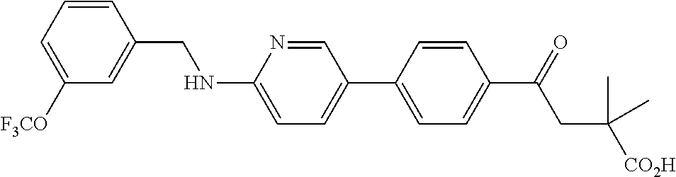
C1([F3CO])=CC=CC(CNC2=CC=C(C3=CC=C(C(=O)CC([CO2H])(C)C)C=C3)C=N2)=C1
